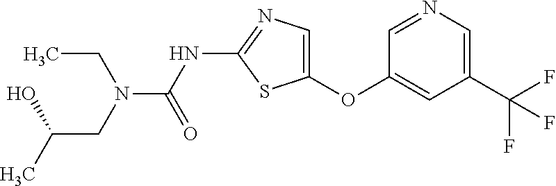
O(C1=CN=C(NC(=O)N(CC)CC(O)C)S1)C1=CC(C(F)(F)F)=CN=C1
